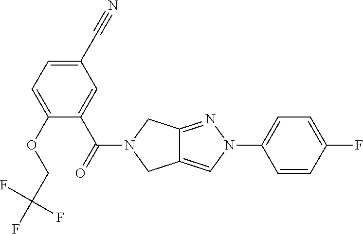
C1(C#N)=CC=C(OCC(F)(F)F)C(C(=O)N2CC3=CN(C4=CC=C(F)C=C4)N=C3C2)=C1
